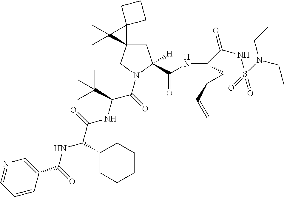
C1=CC(C(NC(C(NC(C(=O)N2CC3(CC2(C(=O)NC2(C(=O)NS(=O)(=O)N(CC)CC)C(C=C)C2)[H])C2(C3(C)C)CCC2)C(C)(C)C)=O)C2CCCCC2)=O)=CN=C1
